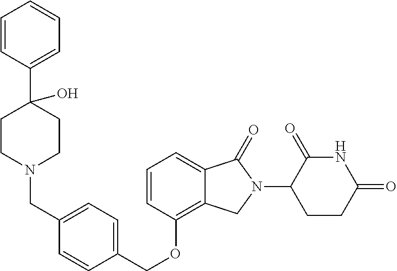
C12=CC=CC(OCC3=CC=C(CN4CCC(C5=CC=CC=C5)(O)CC4)C=C3)=C1CN(C1C(=O)NC(=O)CC1)C2=O
